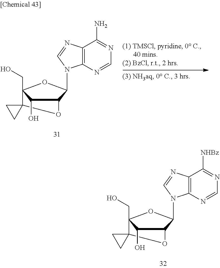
N1=C(N)C2=C(N=C1)N(C1C3C(O)C(CO)(O1)C1(O3)CC1)C=N2.N1=C([NHBz])C2=C(N=C1)N(C1C3C(O)C(CO)(O1)C1(O3)CC1)C=N2
